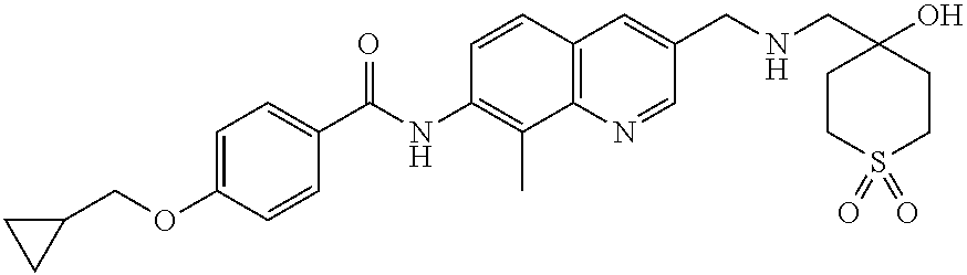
C(OC1=CC=C(C(NC2=C(C)C3=C(C=C2)C=C(CNCC2(O)CCS(=O)(=O)CC2)C=N3)=O)C=C1)C1CC1
